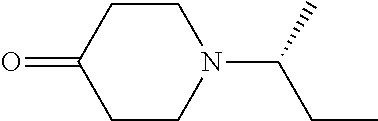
C1CC(=O)CCN1C(C)CC
